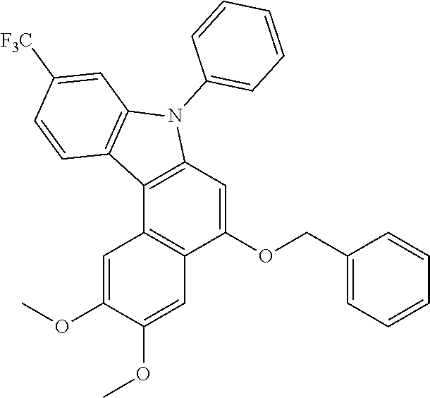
C12=C(C=C(OCC3=CC=CC=C3)C3=C1C=C(OC)C(OC)=C3)N(C1=CC=CC=C1)C1=C2C=CC([F3C])=C1
